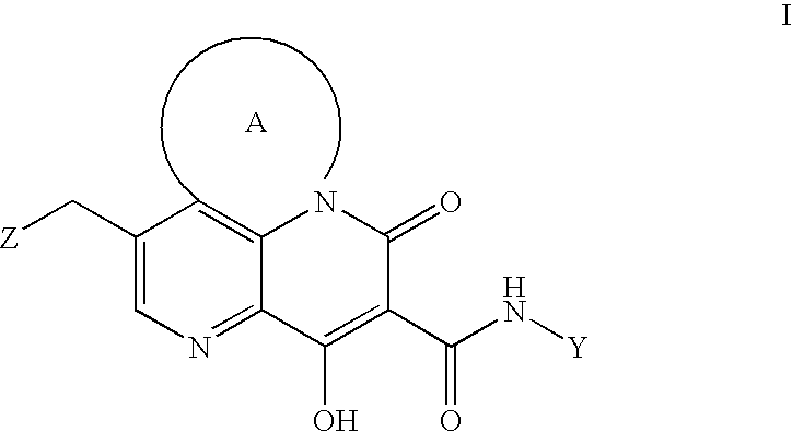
C12=CC(C[Z])=CN=C1C(O)=C(C(N[Y])=O)C(=O)N2
